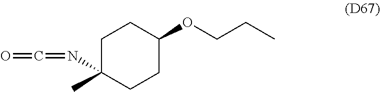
C1C(C)(N=C=O)CCC(OCCC)C1
